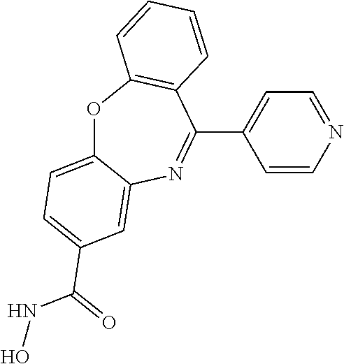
C1(C2=NC3=CC(C(=O)NO)=CC=C3OC3=C2C=CC=C3)=CC=NC=C1
